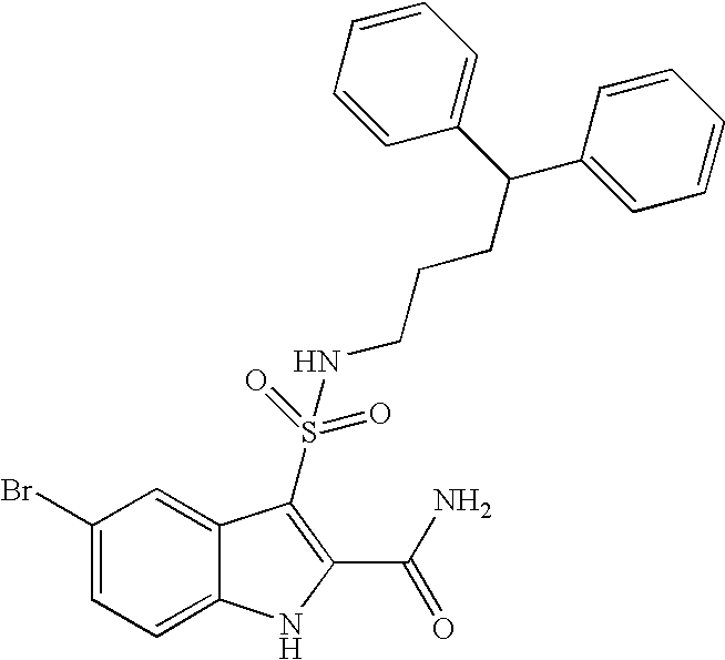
C1(Br)=CC=C2C(=C1)C(S(NCCCC(C1=CC=CC=C1)C1=CC=CC=C1)(=O)=O)=C(C(N)=O)N2
